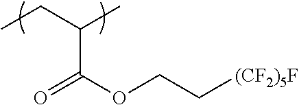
C(C(OCC[(CF2)5F])=O)(CC)C
